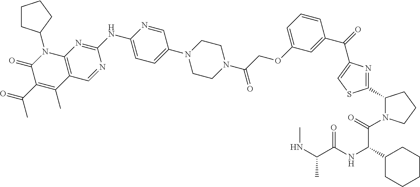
C1CC(N2C3=C(C(C)=C(C(=O)C)C2=O)C=NC(NC2=CC=C(N4CCN(C(=O)COC5=CC=CC(C(=O)C6=CSC(C7N(C(C(NC(C(NC)C)=O)C8CCCCC8)=O)CCC7)=N6)=C5)CC4)C=N2)=N3)CC1
